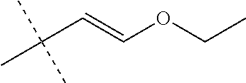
C(C(C)(C)C)=COCC
